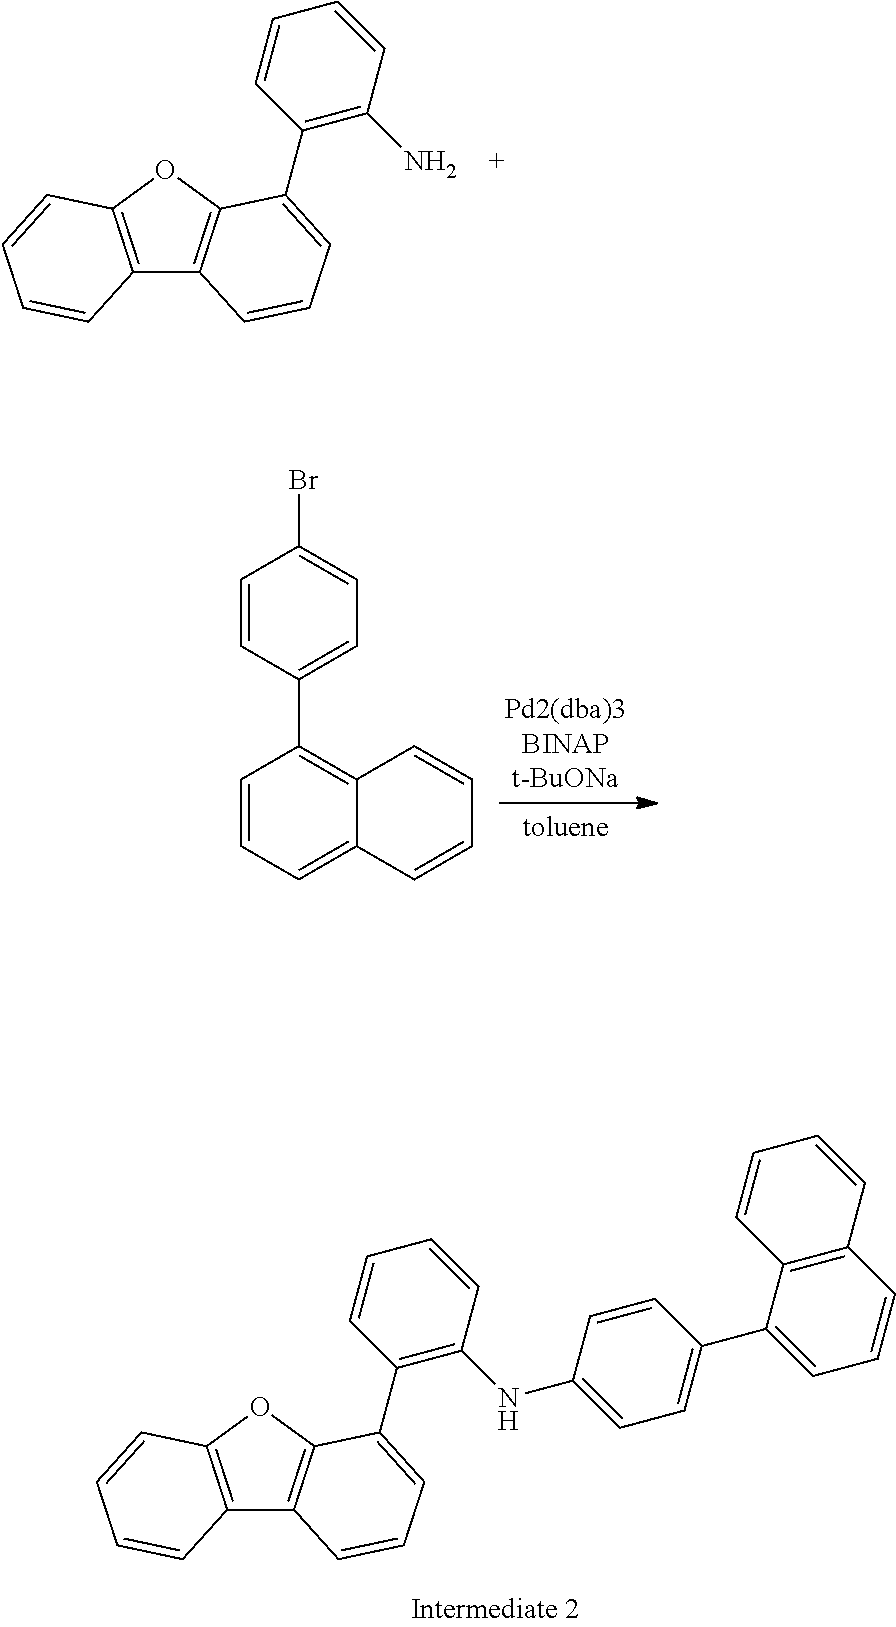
C12=C(OC3=C1C=CC=C3C1=C(N)C=CC=C1)C=CC=C2.C1=CC=C2C(=C1C1=CC=C(Br)C=C1)C=CC=C2.C12=C(OC3=C1C=CC=C3C1=C(NC3=CC=C(C4=CC=CC5=C4C=CC=C5)C=C3)C=CC=C1)C=CC=C2
